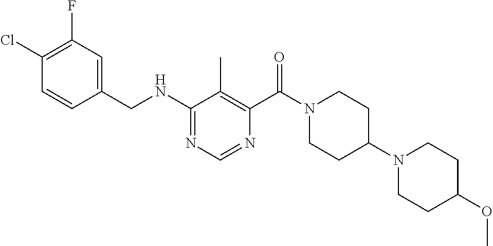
N1=C(NCC2=CC(F)=C(Cl)C=C2)C(C)=C(C(=O)N2CCC(N3CCC(OC)CC3)CC2)N=C1
